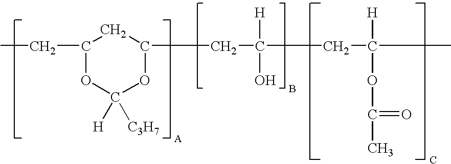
C1(CC)OC([H])([C3H7])OC(CC(CC(C)([H])OC(=O)C)([H])O)C1
